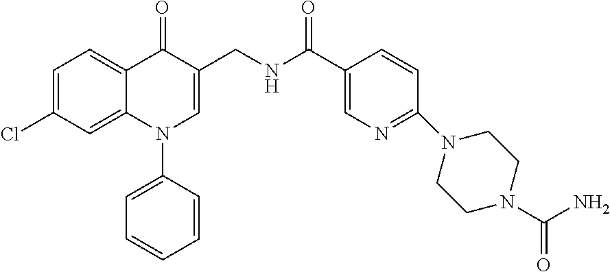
C1=C(Cl)C=C2C(=C1)C(=O)C(CNC(C1=CN=C(N3CCN(C(N)=O)CC3)C=C1)=O)=CN2C1=CC=CC=C1
